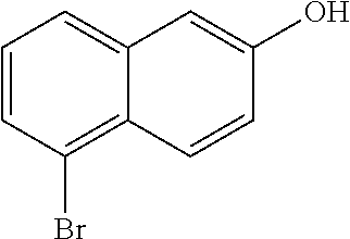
C1=CC(Br)=C2C(=C1)C=C(O)C=C2
